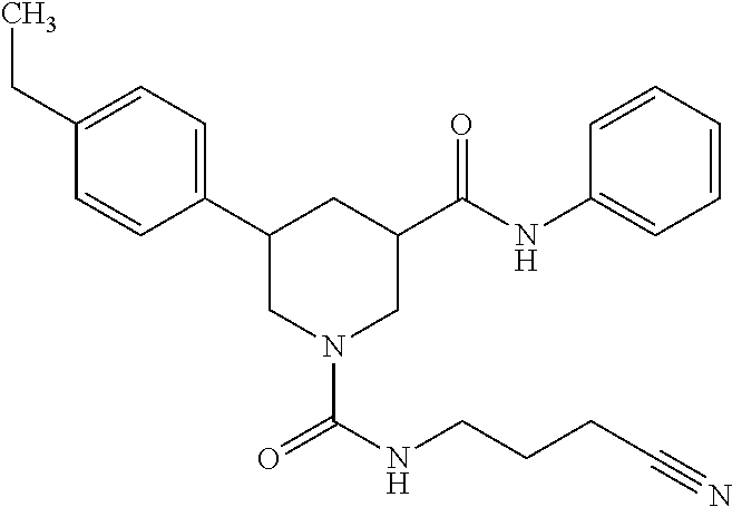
C1(CC)=CC=C(C2CN(C(NCCCC#N)=O)CC(C(NC3=CC=CC=C3)=O)C2)C=C1
